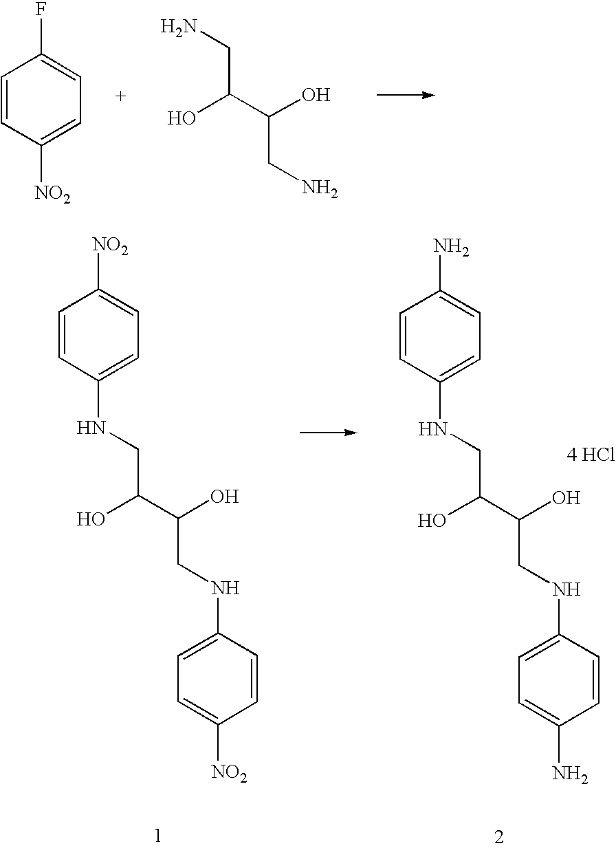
C1=CC([NO2])=CC=C1F.OC(C(O)CN)CN.OC(C(O)CNC1=CC=C([NO2])C=C1)CNC1=CC=C([NO2])C=C1.OC(C(O)CNC1=CC=C(N)C=C1)CNC1=CC=C(N)C=C1.[4 HCl]
